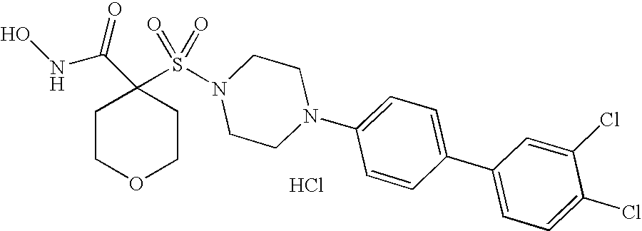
ONC(C1(S(N2CCN(C3=CC=C(C4=CC=C(Cl)C(Cl)=C4)C=C3)CC2)(=O)=O)CCOCC1)=O.Cl
